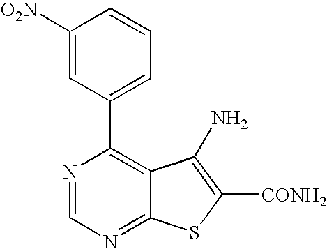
C1([O2N])=CC(C2=C3C(=NC=N2)SC([CONH2])=C3N)=CC=C1
